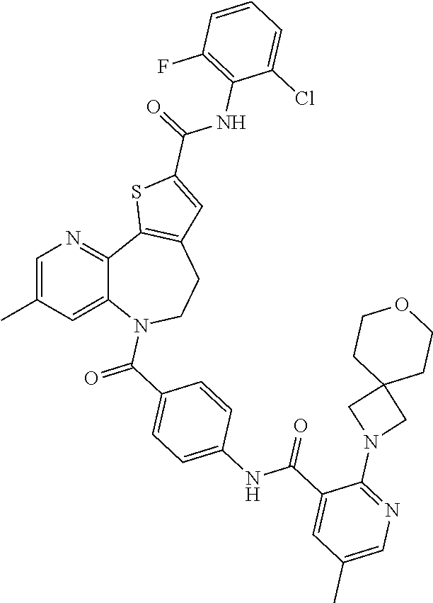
C12=CC(C)=CN=C1C1=C(CCN2C(C2=CC=C(NC(C3=CC(C)=CN=C3N3CC4(C3)CCOCC4)=O)C=C2)=O)C=C(C(=O)NC2=C(F)C=CC=C2Cl)S1
